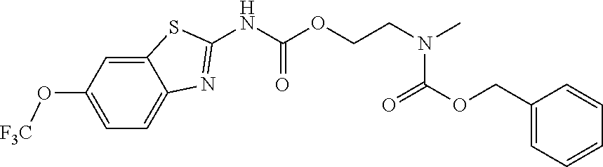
C1(O[F3C])=CC=C2C(=C1)SC(NC(OCCN(C)C(OCC1=CC=CC=C1)=O)=O)=N2
